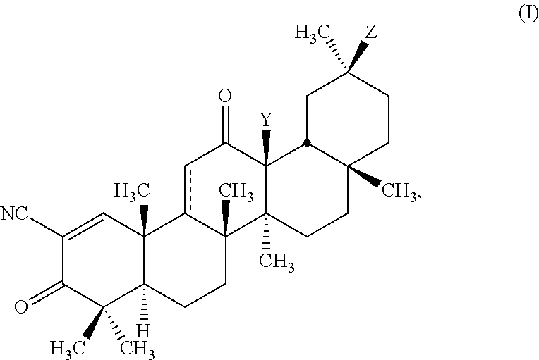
C1([NC])=CC2(C)C([H])(C(C)(C)C1=O)CCC1(C)c2cC(=O)C2([Y])C1(C)CCC1(C)CCC(C)([Z])CC21
